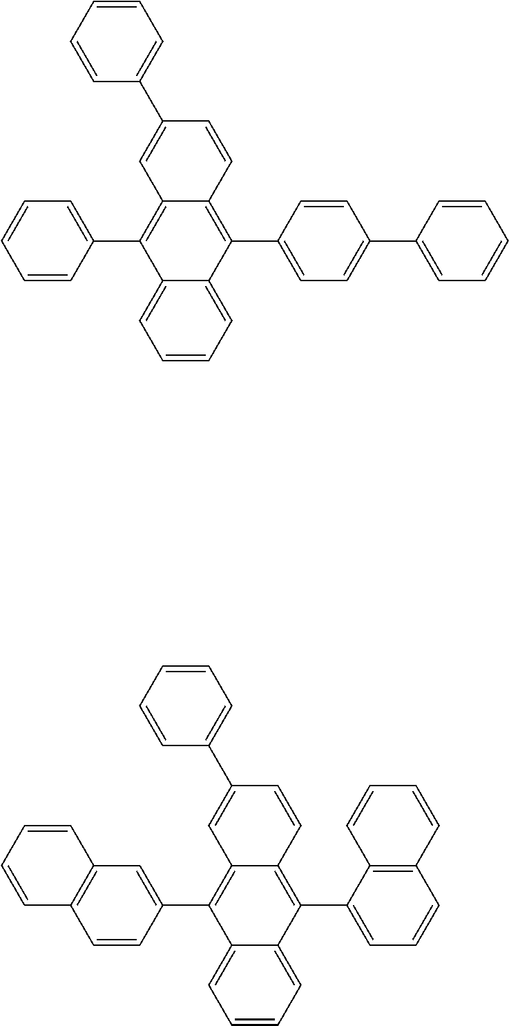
C1=CC=C2C(=C1)C(C1=CC3=C(C=C1)C=CC=C3)=C1C(=C2C2=CC=CC3=C2C=CC=C3)C=CC(C2=CC=CC=C2)=C1.C1=CC=C2C(=C1)C(C1=CC=CC=C1)=C1C(=C2C2=CC=C(C3=CC=CC=C3)C=C2)C=CC(C2=CC=CC=C2)=C1
